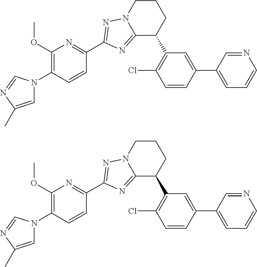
C1=C(C)N=CN1C1=C(OC)N=C(C2=NN3CCCC(C4=C(Cl)C=CC(C5=CC=CN=C5)=C4)C3=N2)C=C1.C1=C(C)N=CN1C1=C(OC)N=C(C2=NN3CCCC(C4=C(Cl)C=CC(C5=CC=CN=C5)=C4)C3=N2)C=C1
